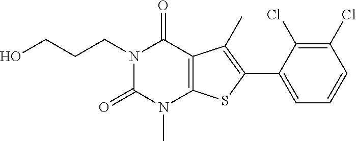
N1(CCCO)C(=O)N(C)C2=C(C1=O)C(C)=C(C1=CC=CC(Cl)=C1Cl)S2
